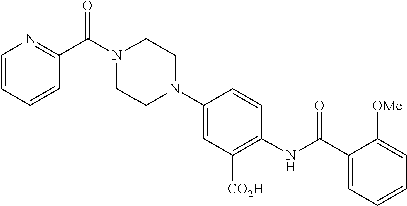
C1(C(NC2=C([CO2H])C=C(N3CCN(C(C4=NC=CC=C4)=O)CC3)C=C2)=O)=CC=CC=C1[OMe]
